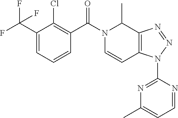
C1(C(F)(F)F)=CC=CC(C(N2C=CC3=C(C2C)N=NN3C2=NC(C)=CC=N2)=O)=C1Cl
